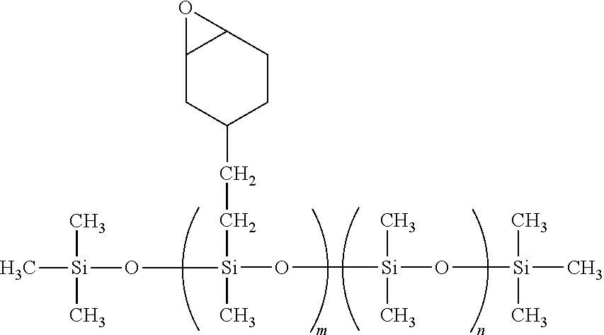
C12CC(CC[Si](C)(O[Si](C)(C)O[Si](C)(C)C)O[Si](C)(C)C)CCC1O2
